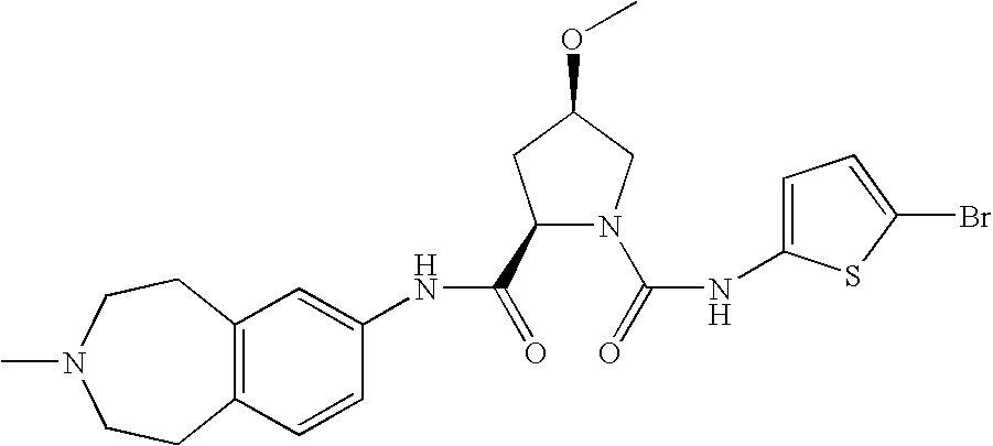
C12=C(C=CC(NC(=O)C3N(C(=O)NC4=CC=C(Br)S4)CC(OC)C3)=C1)CCN(C)CC2
